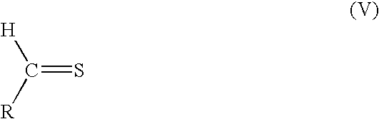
S=C([H])[R]
